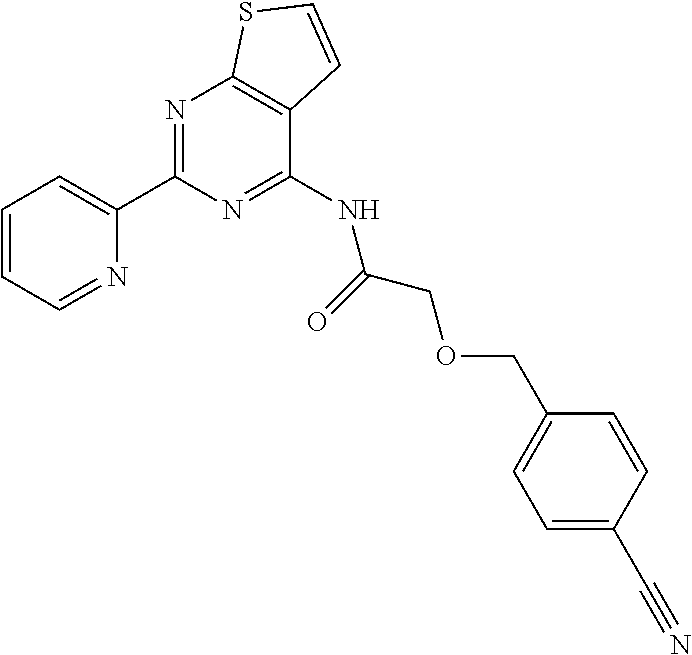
C1(C2=NC3=C(C(NC(COCC4=CC=C(C#N)C=C4)=O)=N2)C=CS3)=CC=CC=N1
